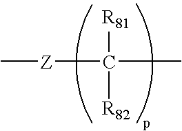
C([R81])([R82])(C)[Z]C
